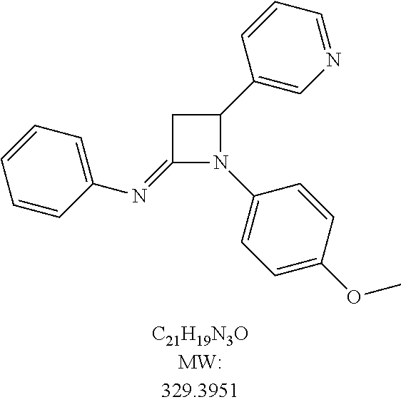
C1(=NC2=CC=CC=C2)N(C2=CC=C(OC)C=C2)C(C2=CN=CC=C2)C1
